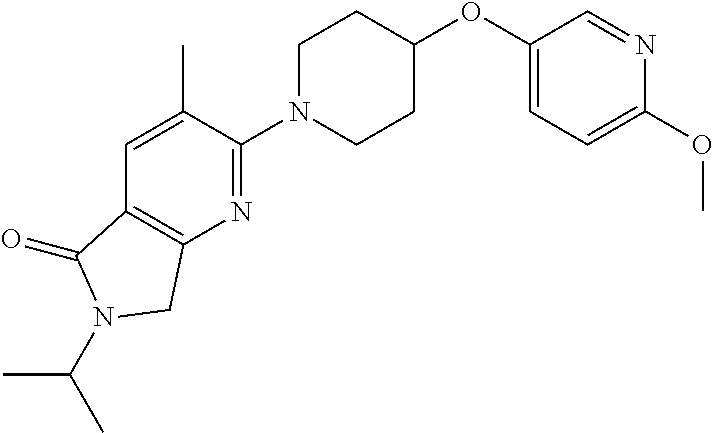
C1(OC2CCN(C3=NC4=C(C=C3C)C(=O)N(C(C)C)C4)CC2)=CC=C(OC)N=C1
